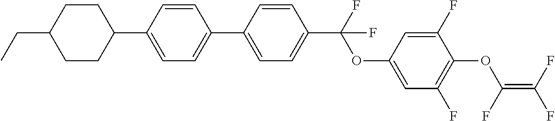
C1(C2=CC=C(C(OC3=CC(F)=C(OC(=C(F)F)F)C(F)=C3)(F)F)C=C2)=CC=C(C2CCC(CC)CC2)C=C1
